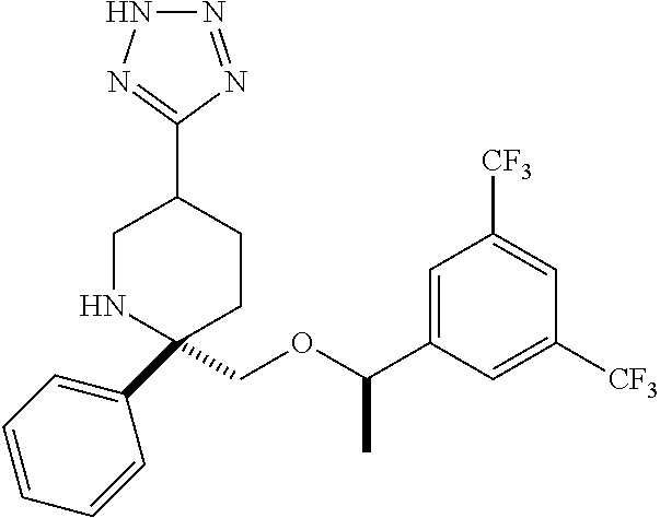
C1(COC(C2=CC([CF3])=CC([CF3])=C2)C)(C2=CC=CC=C2)CCC(C2=NNN=N2)CN1
